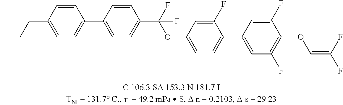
C1=C(C2=CC=C(CCC)C=C2)C=CC(C(F)(OC2=CC=C(C3=CC(F)=C(OC=C(F)F)C(F)=C3)C(F)=C2)F)=C1
